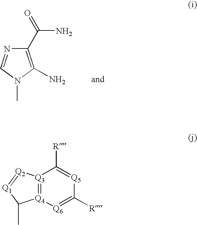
N1=CN(C)C(N)=C1C(N)=O.[Q3]12=[Q4]([Q6]=C([R])[Q5]=C1[R])C(C)[Q1]=[Q2]2
